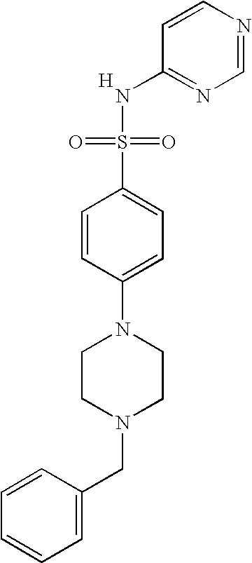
[H].C1=CN=CN=C1NS(=O)(=O)C1=CC=C(N2CCN(CC3=CC=CC=C3)CC2)C=C1
